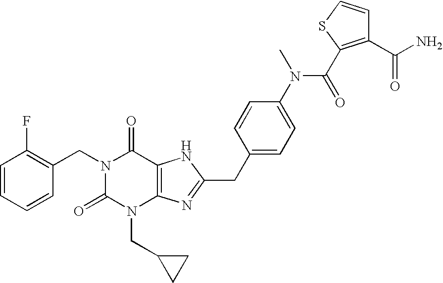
C1=CC=CC(CN2C(=O)N(CC3CC3)C3=C(C2=O)NC(CC2=CC=C(N(C(=O)C4=C(C(N)=O)C=CS4)C)C=C2)=N3)=C1F
